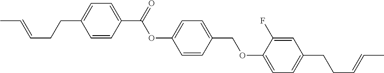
C(=CCCC1=CC=C(C(=O)OC2=CC=C(COC3=CC=C(CCC=CC)C=C3F)C=C2)C=C1)C
